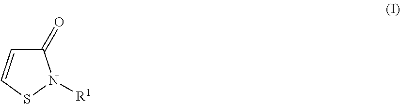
C1(=O)C=CSN1[R1]
